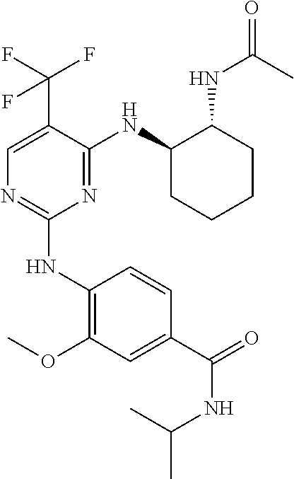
C1(NC2=C(OC)C=C(C(=O)NC(C)C)C=C2)=NC=C(C(F)(F)F)C(NC2CCCCC2NC(=O)C)=N1
